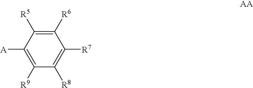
C1([R6])=C([R5])C([A])=C([R9])C([R8])=C1[R7]
